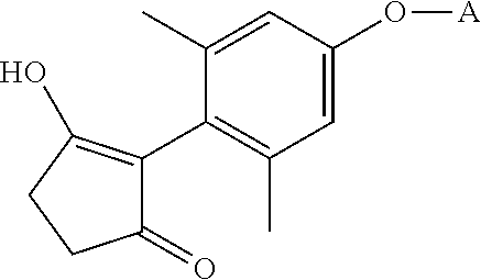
C1(C)=CC(O[A])=CC(C)=C1C1=C(O)CCC1=O
